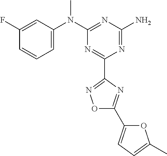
C1(F)=CC(N(C2=NC(N)=NC(C3=NOC(C4=CC=C(C)O4)=N3)=N2)C)=CC=C1
